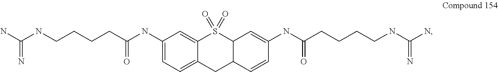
C1=C(NC(CCCCNC(N)=N)=O)C=C2C(=C1)CC1C(S2(=O)=O)C=C(NC(CCCCNC(N)=N)=O)C=C1
